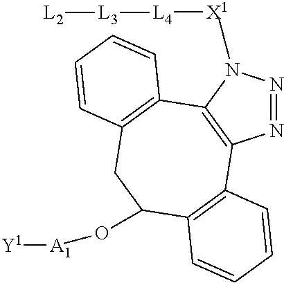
N1=NC2=C(N1[X1][L4][L3][L2])C1=C(CC(O[A1][Y1])C3=C2C=CC=C3)C=CC=C1
